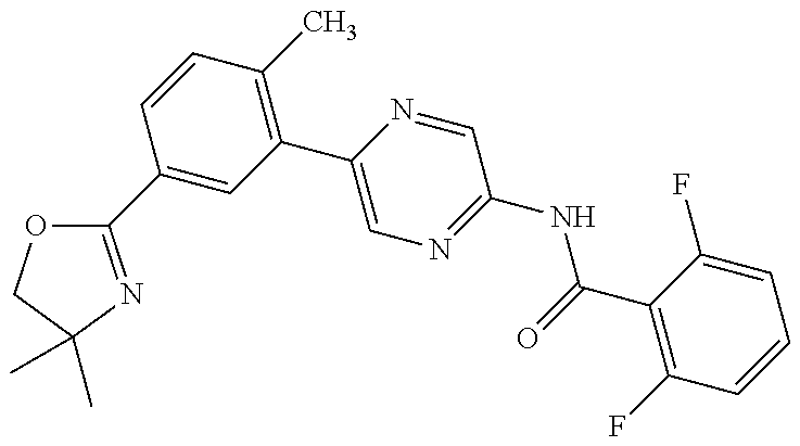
C1(C2=CC(C3=CN=C(NC(=O)C4=C(F)C=CC=C4F)C=N3)=C(C)C=C2)=NC(C)(C)CO1
